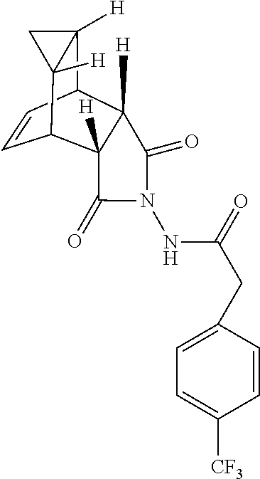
C1=CC2C3([H])C([H])(C1C1([H])C2([H])C1)C(=O)N(NC(=O)CC1=CC=C([CF3])C=C1)C3=O
